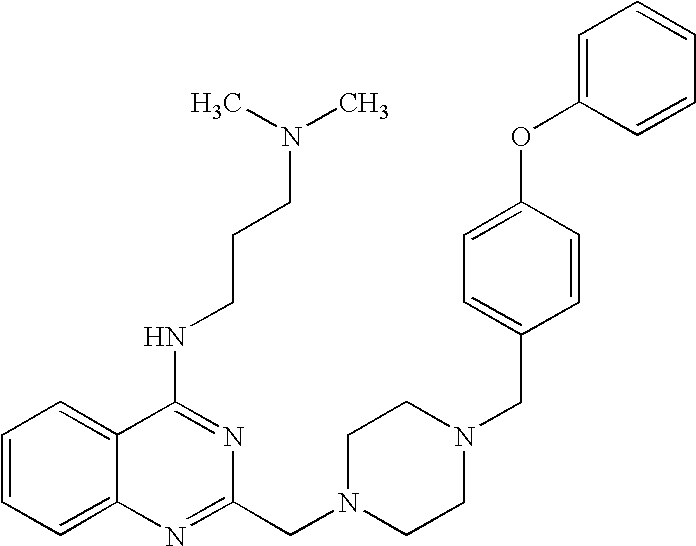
C1=CC=C2C(=C1)C(NCCCN(C)C)=NC(CN1CCN(CC3=CC=C(OC4=CC=CC=C4)C=C3)CC1)=N2
